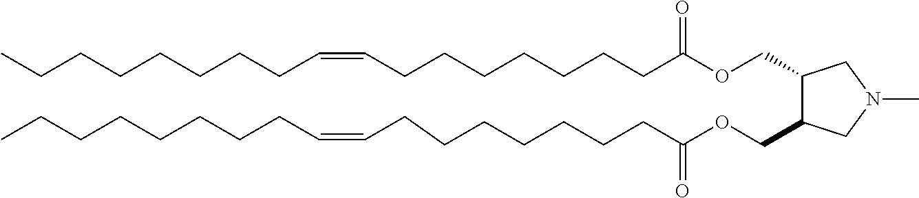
C1(COC(CCCCCCCC=CCCCCCCCC)=O)C(COC(CCCCCCCC=CCCCCCCCC)=O)CN(C)C1
